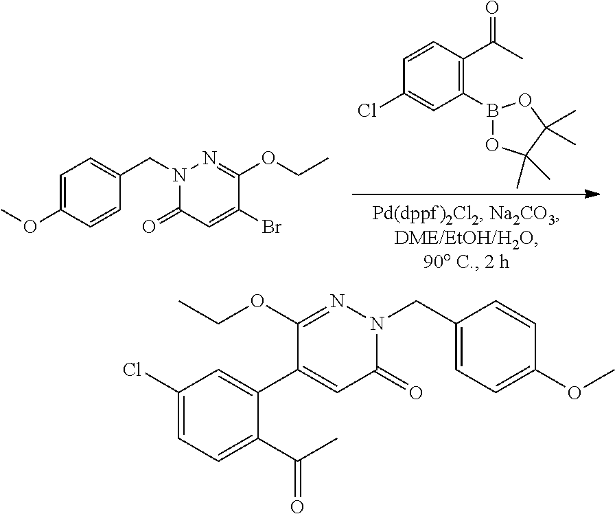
C1=CC(C(C)=O)=C(B2OC(C)(C)C(C)(C)O2)C=C1Cl.C1=C(OC)C=CC(CN2C(=O)C=C(Br)C(OCC)=N2)=C1.C1(Cl)=CC=C(C(C)=O)C(C2=CC(=O)N(CC3=CC=C(OC)C=C3)N=C2OCC)=C1
